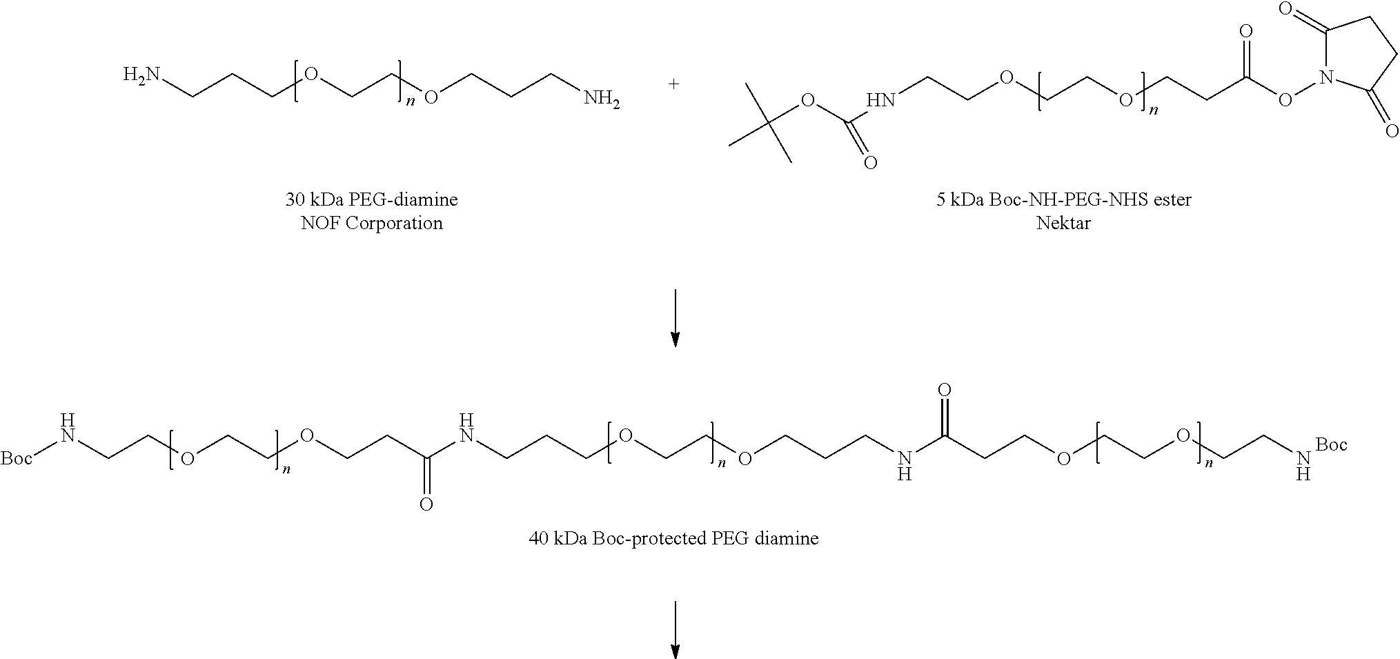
NCCCOCCOCCCN.C1(=O)N(OC(CCOCCOCCNC(OC(C)(C)C)=O)=O)C(=O)CC1.[Boc]NCCOCCOCCC(NCCCOCCOCCCNC(CCOCCOCCN)=O)=O.[Boc]
